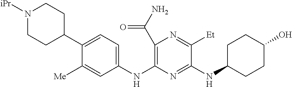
C1(C(N)=O)=C(NC2=CC=C(C3CCN([iPr])CC3)C([Me])=C2)N=C(NC2CCC(O)CC2)C([Et])=N1
